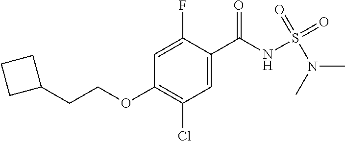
C1=C(F)C(C(NS(N(C)C)(=O)=O)=O)=CC(Cl)=C1OCCC1CCC1
